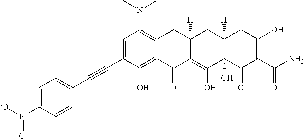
C1=C(C#CC2=CC=C([N+]([-O])=O)C=C2)C(O)=C2C(=C1N(C)C)CC1([H])C(=C(O)C3(O)C([H])(C1)CC(O)=C(C(N)=O)C3=O)C2=O
